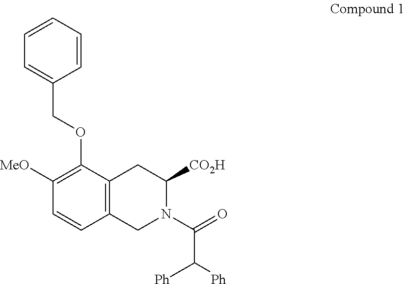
C1=CC=CC(COC2=C([MeO])C=CC3=C2CC([CO2H])N(C(=O)C([Ph])[Ph])C3)=C1
